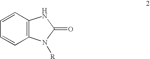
C1=CC2=C(C=C1)NC(=O)N2[R]
